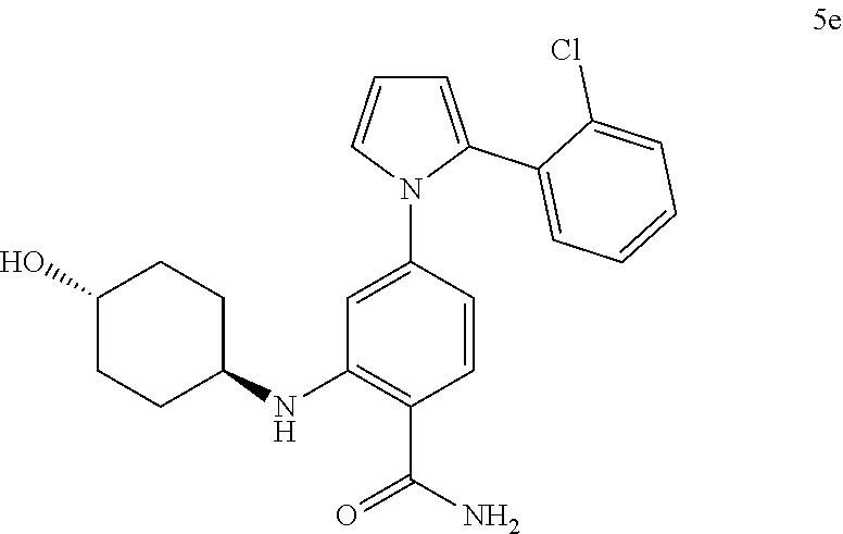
C1=C(C2=CC=CC=C2Cl)N(C2=CC(NC3CCC(O)CC3)=C(C(N)=O)C=C2)C=C1
